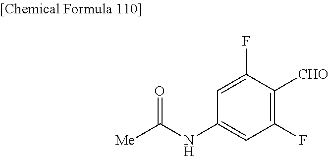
C1(NC([Me])=O)=CC(F)=C([CHO])C(F)=C1
